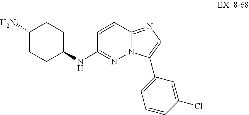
C1(NC2=NN3C(=NC=C3C3=CC=CC(Cl)=C3)C=C2)CCC(N)CC1
